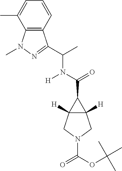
C12([H])C([H])(C1C(=O)N([H])C(C)C1=NN(C)C3=C1C=CC=C3C)CN(C(OC(C)(C)C)=O)C2
